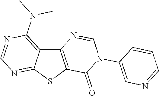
C12=C(SC3=NC=NC(N(C)C)=C13)C(=O)N(C1=CN=CC=C1)C=N2
